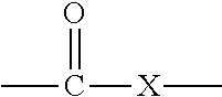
CC([X]C)=O
